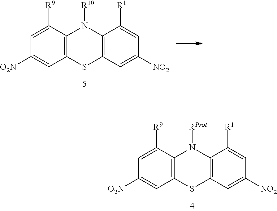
C1=C([R9])C2=C(C=C1[O2N])SC1=C(N2[RProt])C([R1])=CC([NO2])=C1.C1=C([R9])C2=C(C=C1[O2N])SC1=C(N2[R10])C([R1])=CC([NO2])=C1
